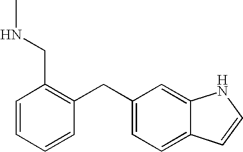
C1=CC=CC(CC2=CC=C3C(=C2)NC=C3)=C1CNC
